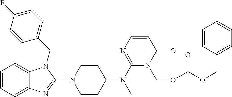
C1=CC=C2C(=C1)N(CC1=CC=C(F)C=C1)C(N1CCC(N(C3=NC=CC(=O)N3COC(OCC3=CC=CC=C3)=O)C)CC1)=N2
